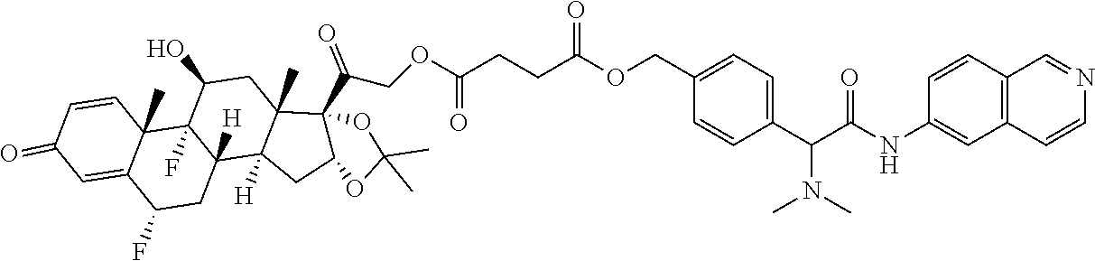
C1=CC2(C)C(=CC1=O)C(F)CC1([H])C2(F)C(O)CC2(C)C1([H])CC1C2(C(COC(CCC(OCC2=CC=C(C(N(C)C)C(=O)NC3=CC4=C(C=C3)C=NC=C4)C=C2)=O)=O)=O)OC(C)(C)O1
